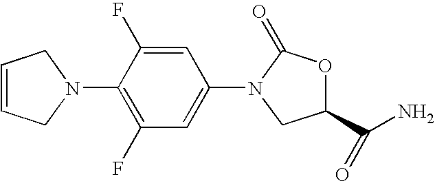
C1=CCN(C2=C(F)C=C(N3C(=O)OC(C(N)=O)C3)C=C2F)C1
